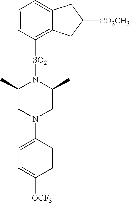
C1=CC([SO2]N2C(C)CN(C3=CC=C([OCF3])C=C3)CC2C)=C2C(=C1)CC([CO2CH3])C2
